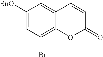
C1([BnO])=CC(Br)=C2C(=C1)C=CC(=O)O2
